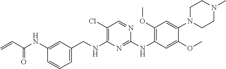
C1(NC(C=C)=O)=CC(CNC2=C(Cl)C=NC(NC3=C(OC)C=C(N4CCN(C)CC4)C(OC)=C3)=N2)=CC=C1
